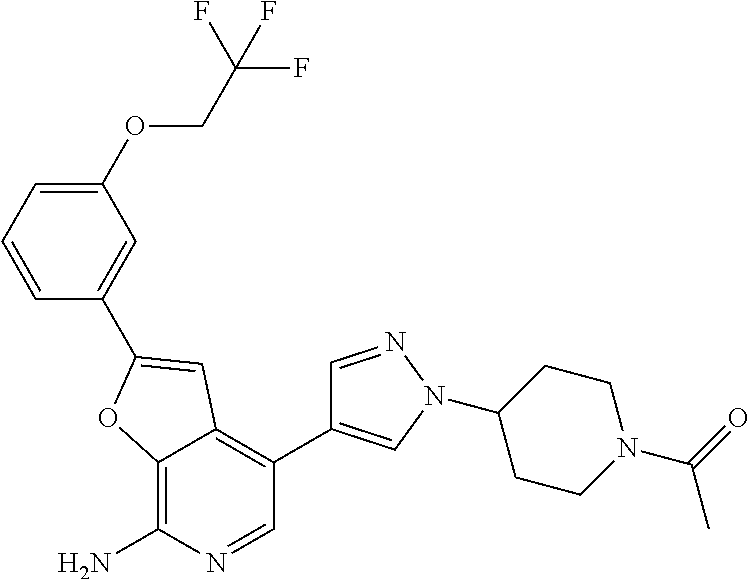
C12=C(N)N=CC(C3=CN(C4CCN(C(C)=O)CC4)N=C3)=C1C=C(C1=CC(OCC(F)(F)F)=CC=C1)O2
